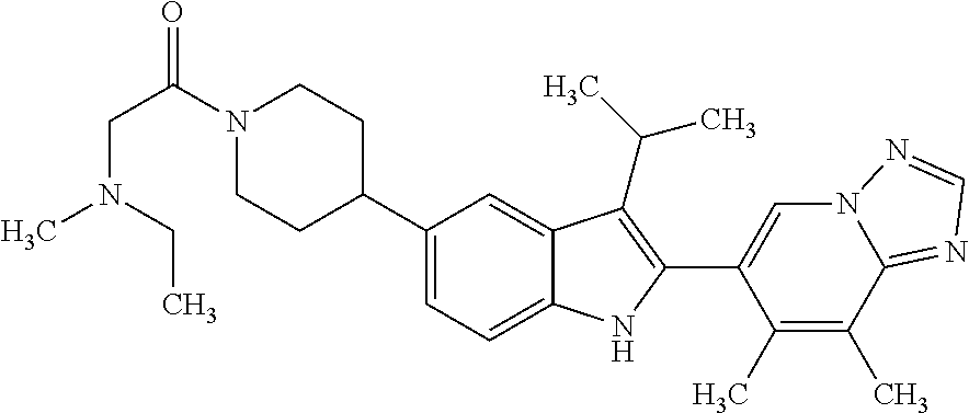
N1(C(CN(CC)C)=O)CCC(C2=CC=C3C(=C2)C(C(C)C)=C(C2=CN4C(=NC=N4)C(C)=C2C)N3)CC1
